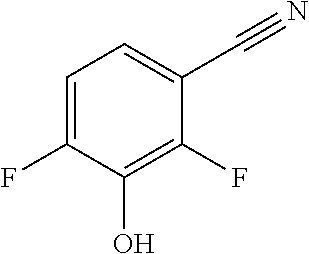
C1=C(F)C(O)=C(F)C(C#N)=C1
